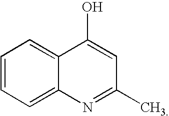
C1=CC=C2C(=C1)C(O)=CC(C)=N2
